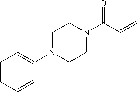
N1(C(C=C)=O)CCN(C2=CC=CC=C2)CC1
